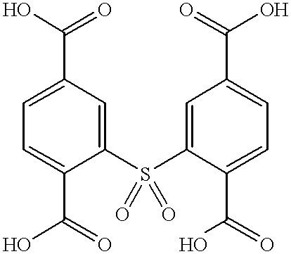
C1=C(S(C2=CC(C(O)=O)=CC=C2C(O)=O)(=O)=O)C(C(O)=O)=CC=C1C(=O)O
